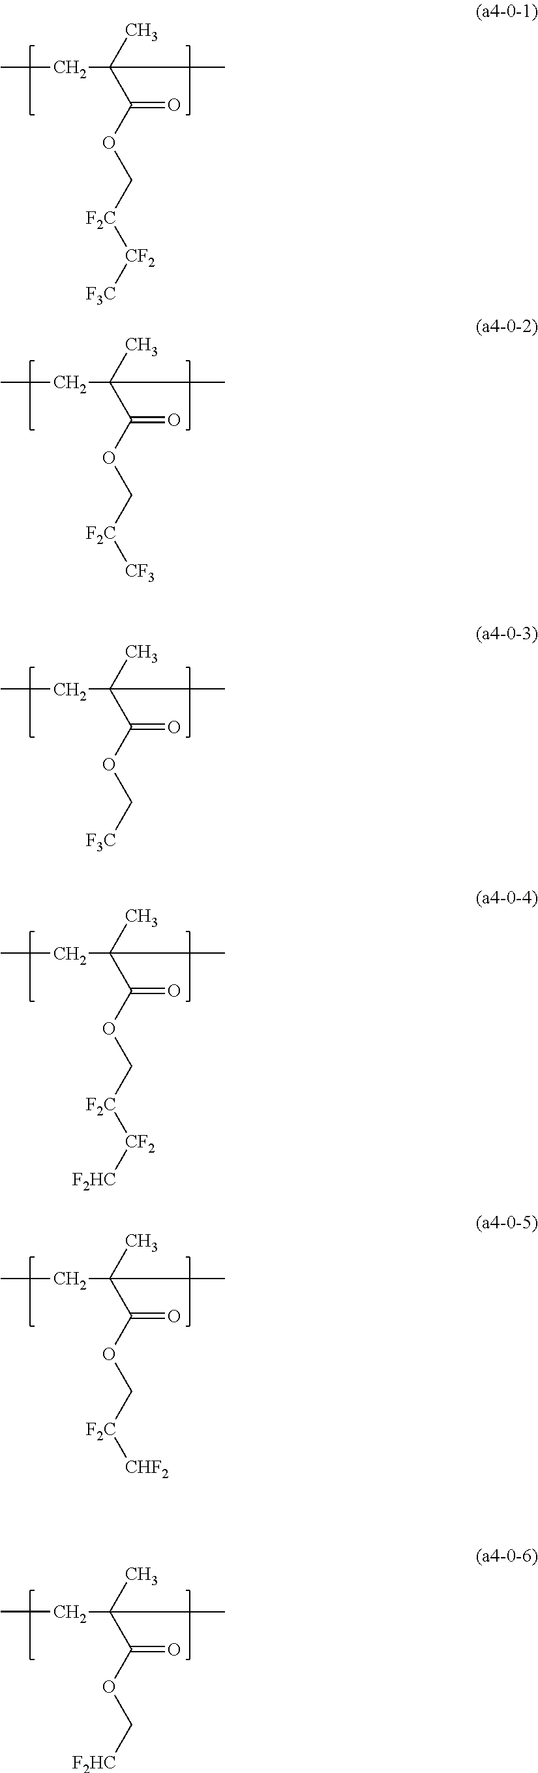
C(=O)(OC[F2C][CF2][F3C])C(C)(C)CC.C(=O)(OC[F2C][CF3])C(C)(C)CC.C(=O)(OC[F3C])C(C)(C)CC.C(=O)(OC[F2C][CF2][F2HC])C(C)(C)CC.C(=O)(OC[F2C][CHF2])C(C)(C)CC.C(=O)(OC[F2HC])C(C)(C)CC
